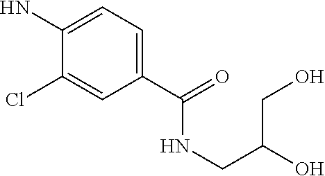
C1(C(=O)NCC(O)CO)=CC=C(N)C(Cl)=C1
